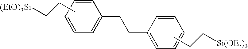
C1=CC=CC(CCC2=CC=CC=C2)=C1.CCC[(EtO)3Si].CCC[Si(OEt)3]
